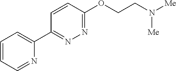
C1=CC=NC(C2=NN=C(OCCN([Me])[Me])C=C2)=C1
